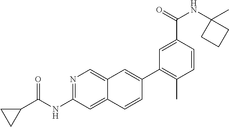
N1=C(NC(C2CC2)=O)C=C2C(=C1)C=C(C1=C(C)C=CC(C(NC3(C)CCC3)=O)=C1)C=C2
